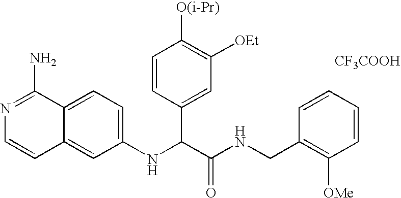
C1(NC(C(NCC2=C([OMe])C=CC=C2)=O)C2=CC([OEt])=C([O(i-Pr)])C=C2)=CC=C2C(=C1)C=CN=C2N.[CF3COOH]
